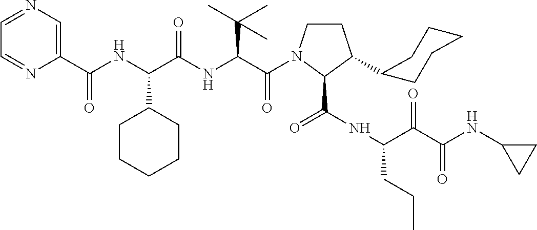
C1(C(NC(C(NC(C(=O)N2CCC(C3CCCCC3)C2C(=O)NC(CCC)C(=O)C(=O)NC2CC2)C(C)(C)C)=O)C2CCCCC2)=O)=CN=CC=N1
